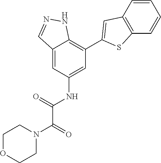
C12=CC(NC(=O)C(N3CCOCC3)=O)=CC(C3=CC4=C(S3)C=CC=C4)=C1NN=C2
